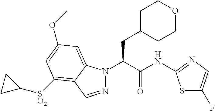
N1(C(C(NC2=NC=C(F)S2)=O)CC2CCOCC2)N=CC2=C([SO2]C3CC3)C=C(OC)C=C12
